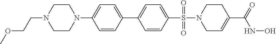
C1=CC(S(=O)(=O)N2CC=C(C(=O)NO)CC2)=CC=C1C1=CC=C(N2CCN(CCOC)CC2)C=C1
